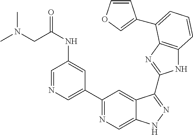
C1(C2=NC=C3C(=C2)C(C2=NC4=C(N2)C=CC=C4C2=COC=C2)=NN3)=CN=CC(NC(=O)CN(C)C)=C1
